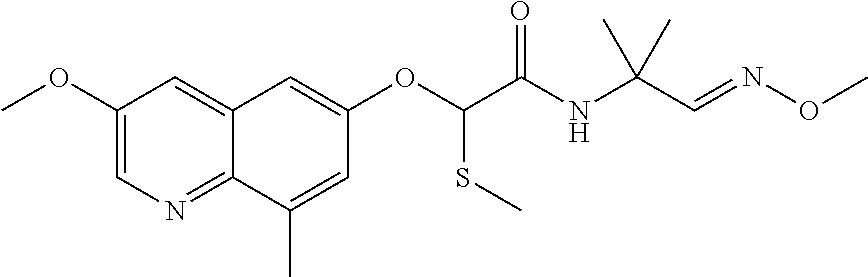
C1(OC)=CN=C2C(=C1)C=C(OC(C(NC(C=NOC)(C)C)=O)SC)C=C2C
